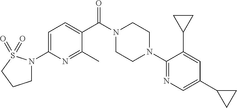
C1N(C2=CC=C(C(N3CCN(C4=NC=C(C5CC5)C=C4C4CC4)CC3)=O)C(C)=N2)S(=O)(=O)CC1
